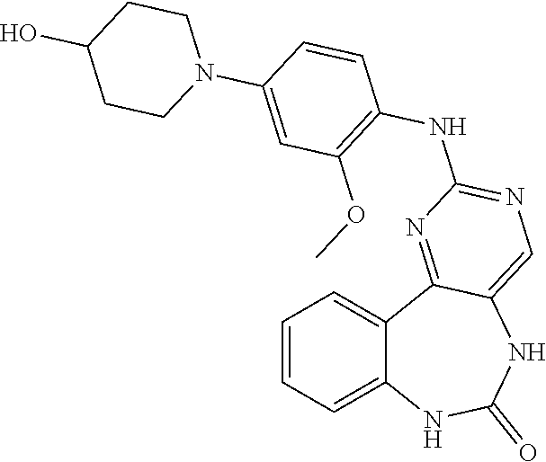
C1=CC=C2C(=C1)C1=NC(NC3=C(OC)C=C(N4CCC(O)CC4)C=C3)=NC=C1NC(=O)N2
